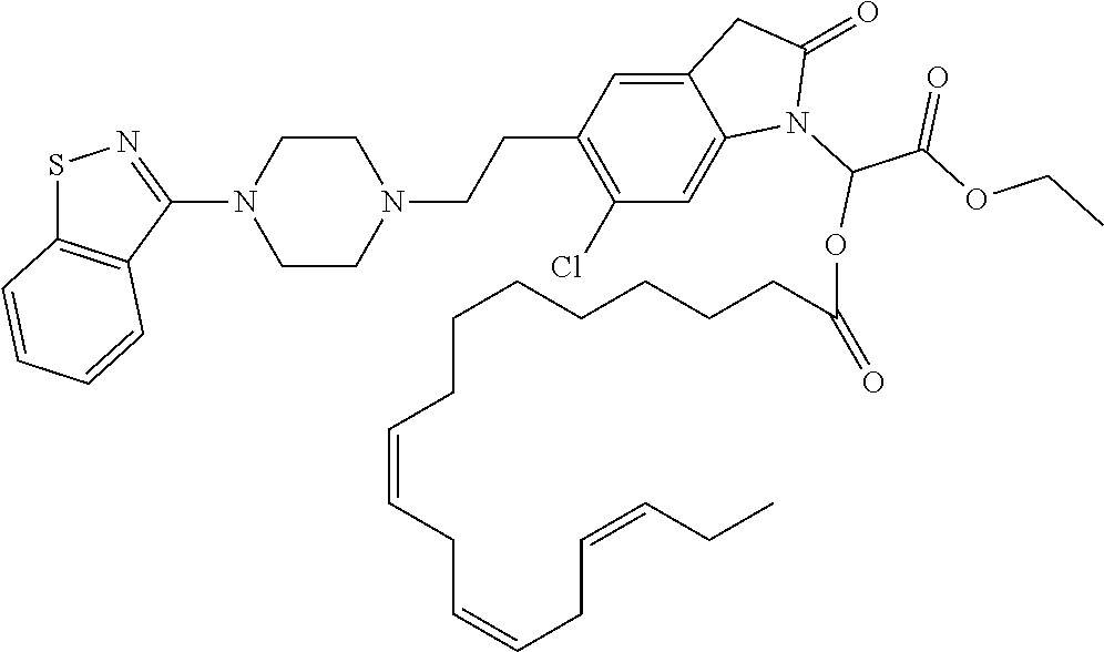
S1C2=C(C(N3CCN(CCC4=C(Cl)C=C5C(=C4)CC(=O)N5C(C(OCC)=O)OC(CCCCCCCC=CCC=CCC=CCC)=O)CC3)=N1)C=CC=C2
